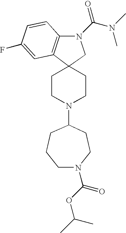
C1(N2CCC3(CC2)C2=C(N(C(N(C)C)=O)C3)C=CC(F)=C2)CCN(C(OC(C)C)=O)CCC1
